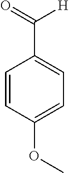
C1=CC(OC)=CC=C1C(=O)[H]
